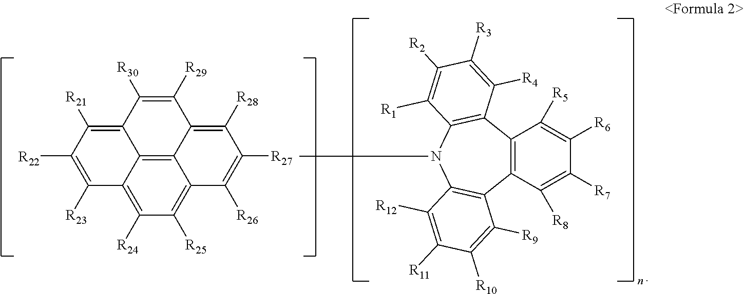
C12=C(C([R8])=C([R7])C([R6])=C1[R5])C1=C(N(C)C3=C2C([R4])=C([R3])C([R2])=C3[R1])C([R12])=C([R11])C([R10])=C1[R9].C12=C([R24])C([R25])=C3C4=C1C(=C([R21])C([R22])=C2[R23])C([R30])=C([R29])C4=C([R28])C([R27])=C3[R26]
